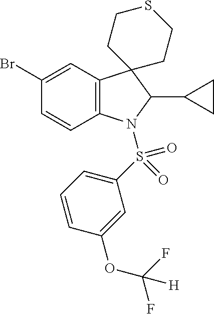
C12=C(C=C(Br)C=C1)C1(C(C3CC3)N2S(C2=CC=CC(OC(F)(F)[H])=C2)(=O)=O)CCSCC1
